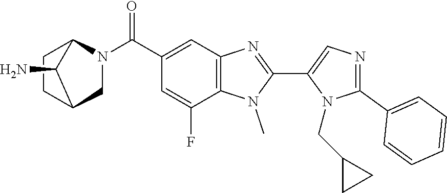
N1=C(C2=CC=CC=C2)N(CC2CC2)C(C2=NC3=C(N2C)C(F)=CC(C(N2CC4CCC2C4N)=O)=C3)=C1
